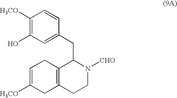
C1([H3CO])=C(O)C=C(CC2C3=C(CCN2[CHO])CC([H3CO])=CC3)C=C1
